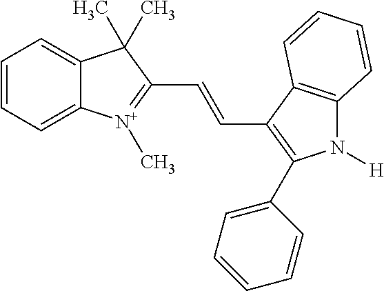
C1=CC=C2C(=C1)C(C)(C)C(C=CC1=C(C3=CC=CC=C3)N([H])C3=C1C=CC=C3)=[N+]2C
